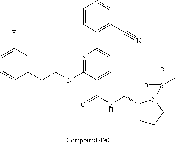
C1=CC(CCNC2=NC(C3=C(C#N)C=CC=C3)=CC=C2C(NCC2CCCN2S(C)(=O)=O)=O)=CC(F)=C1
